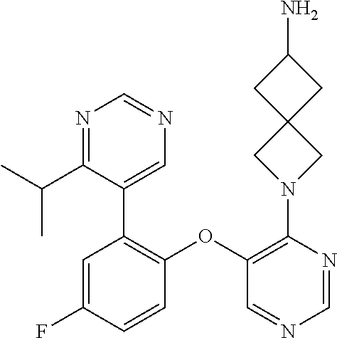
C1=C(F)C=CC(OC2=C(N3CC4(C3)CC(N)C4)N=CN=C2)=C1C1=CN=CN=C1C(C)C
